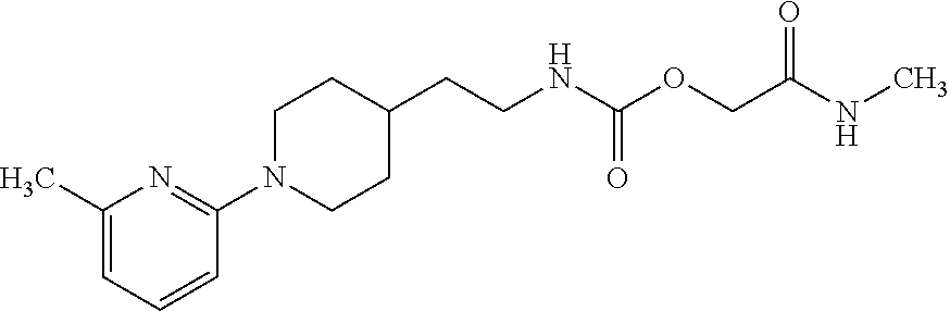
C1(C)=CC=CC(N2CCC(CCNC(OCC(NC)=O)=O)CC2)=N1
